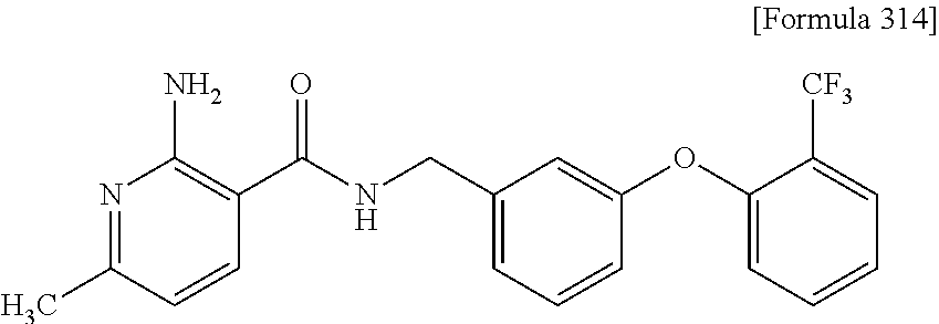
N1=C(C)C=CC(C(NCC2=CC=CC(OC3=CC=CC=C3[CF3])=C2)=O)=C1N
